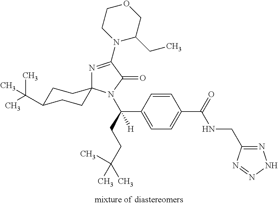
C1=CC(C(CCC(C)(C)C)([H])N2C(=O)C(N3C(CC)COCC3)=NC23CCC(C(C)(C)C)CC3)=CC=C1C(NCC1=NNN=N1)=O
